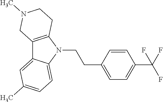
C12=C(N(CCC3=CC=C(C(F)(F)F)C=C3)C3=CC=C(C)C=C13)CCN(C)C2
